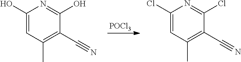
C1(O)=CC(C)=C(C#N)C(O)=N1.[POCl3].C1(Cl)=CC(C)=C(C#N)C(Cl)=N1
